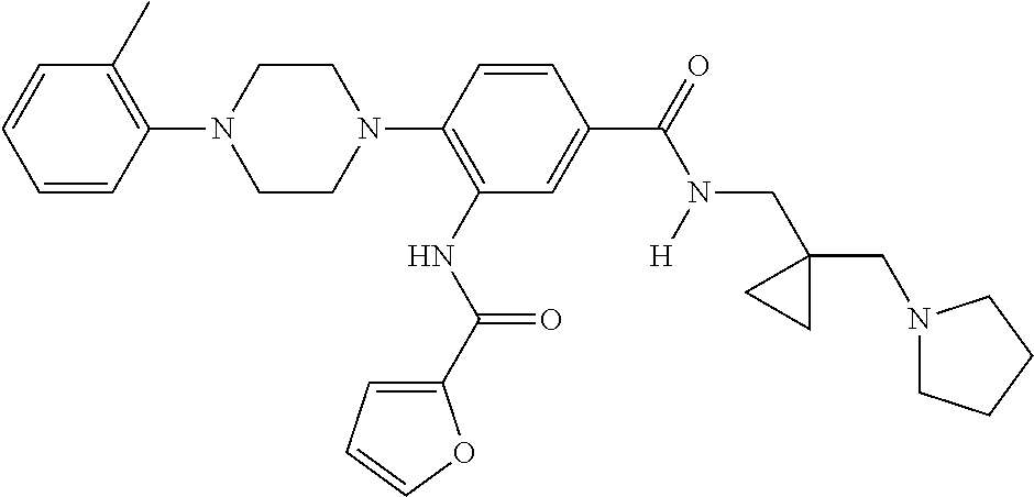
C1=CC(N2CCN(C3=C(NC(=O)C4=CC=CO4)C=C(C(N(CC4(CN5CCCC5)CC4)[H])=O)C=C3)CC2)=C(C)C=C1
